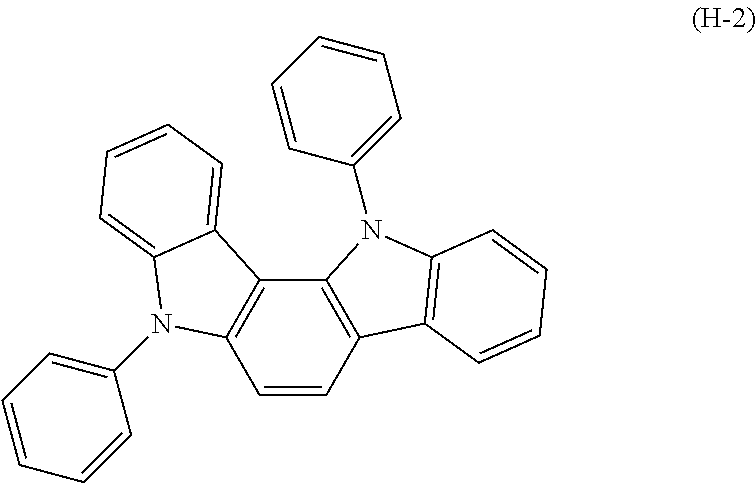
C1=CC2=C(C3=C1N(C1=CC=CC=C1)C1=CC=CC=C31)N(C1=CC=CC=C1)C1=C2C=CC=C1
